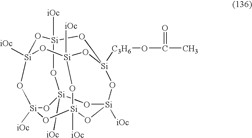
O1[Si]2([iOc])O[Si]3([iOc])O[Si]4([C3H6]OC(=O)C)CO[Si]1([iOc])O[Si]1([iOc])O[Si]([iOc])(O2)O[Si]([iOc])(O[Si]([iOc])(O1)O4)O3
